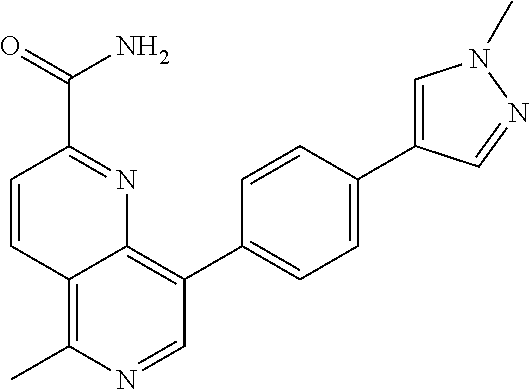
C12=C(C)N=CC(C3=CC=C(C4=CN(C)N=C4)C=C3)=C1N=C(C(=O)N)C=C2
